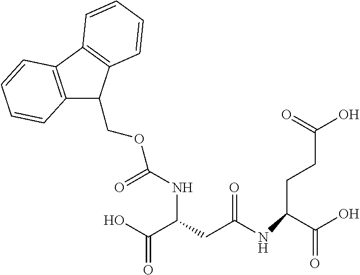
C12=C(C3=C(C1COC(NC(CC(NC(CCC(O)=O)C(O)=O)=O)C(O)=O)=O)C=CC=C3)C=CC=C2
